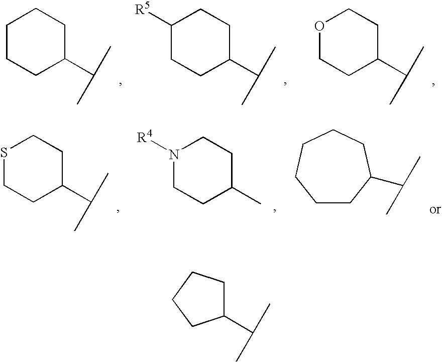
C1CCC(C(C)C)CC1.C1CC(C(C)C)CCC1[R5].O1CCC(C(C)C)CC1.S1CCC(C(C)C)CC1.N1([R4])CCC(C)CC1.C1CC(C(C)C)CCCC1.C1(C(C)C)CCCC1
